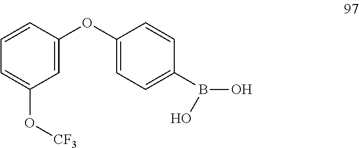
C1(OC2=CC=C(B(O)O)C=C2)=CC(O[CF3])=CC=C1
